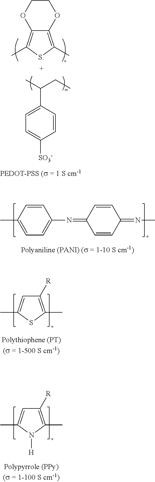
C1=C(C(C)CC)C=CC([SO3-])=C1.C12=C(C)SC(C)=C1OCCO2.CC1=CC=C(N=C2C=CC(=NC)C=C2)C=C1.C1([R])=C(C)SC(C)=C1.C1([R])=C(C)N([H])C(C)=C1
